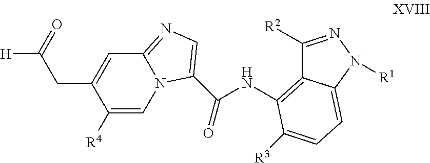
C1([R4])=CN2C(=NC=C2C(=O)NC2=C3C([R2])=NN([R1])C3=CC=C2[R3])C=C1CC([H])=O
